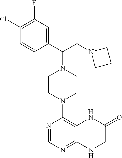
ClC1=C(F)C=C(C(CN2CCC2)N2CCN(C3=C4NC(=O)CNC4=NC=N3)CC2)C=C1
